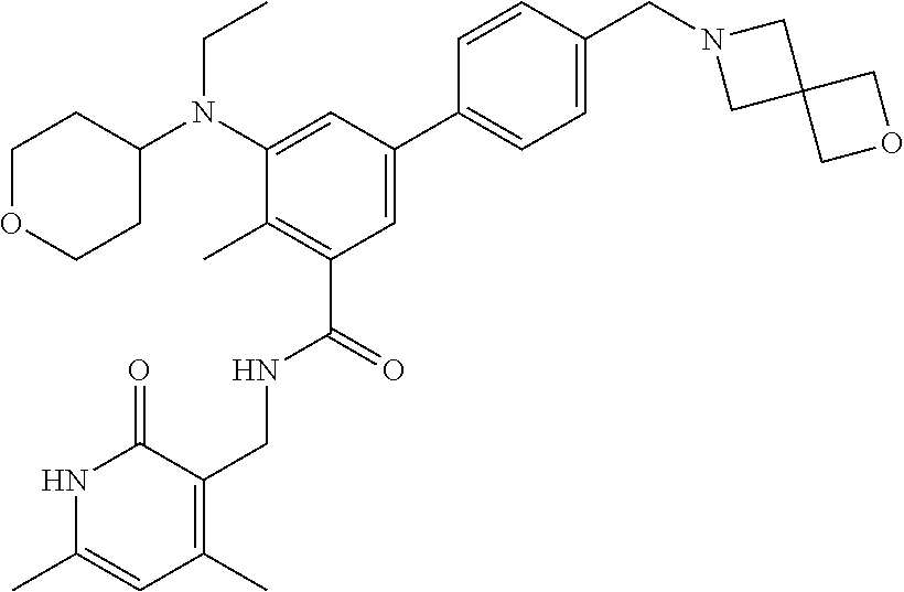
N1C(C)=CC(C)=C(CNC(C2=C(C)C(N(C3CCOCC3)CC)=CC(C3=CC=C(CN4CC5(C4)COC5)C=C3)=C2)=O)C1=O
